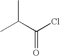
CC(C)C(Cl)=O
